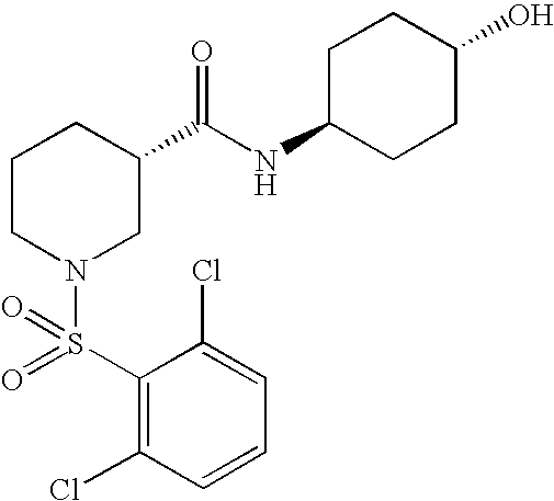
C1=C(Cl)C(S(=O)(N2CC(C(NC3CCC(O)CC3)=O)CCC2)=O)=C(Cl)C=C1
